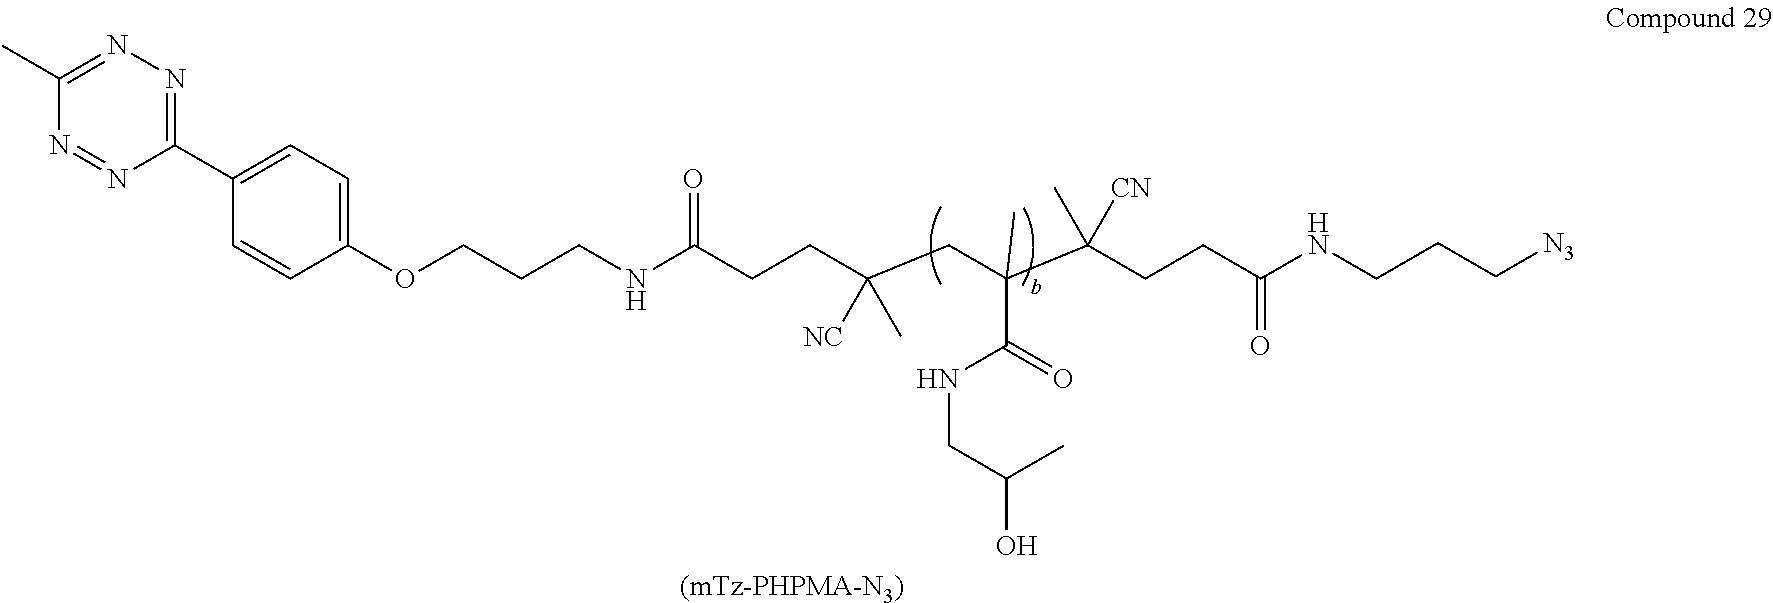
N(C(CCC(CC(C(CCC(NCCC[N3])=O)(C)[CN])(C)C(=O)NCC(C)O)(C)[NC])=O)CCCOC1=CC=C(C2=NN=C(C)N=N2)C=C1.[(mTz-PHPMA-N3)]
